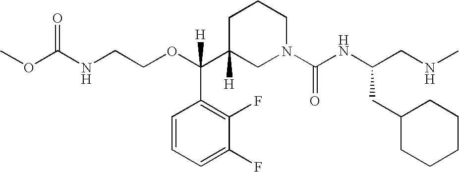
O(C(C1([H])CN(C(NC(CNC)CC2CCCCC2)=O)CCC1)(C1=C(F)C(F)=CC=C1)[H])CCNC(OC)=O
